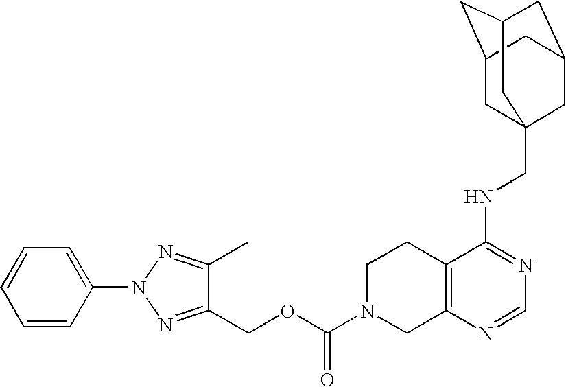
C12=C(N=CN=C1NCC13CC4CC(CC(C1)C4)C3)CN(C(OCC1=NN(C3=CC=CC=C3)N=C1C)=O)CC2
